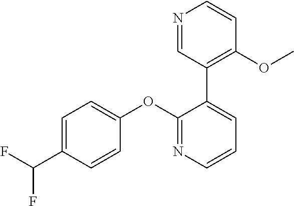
C1=C(C(F)F)C=CC(OC2=NC=CC=C2C2=C(OC)C=CN=C2)=C1
